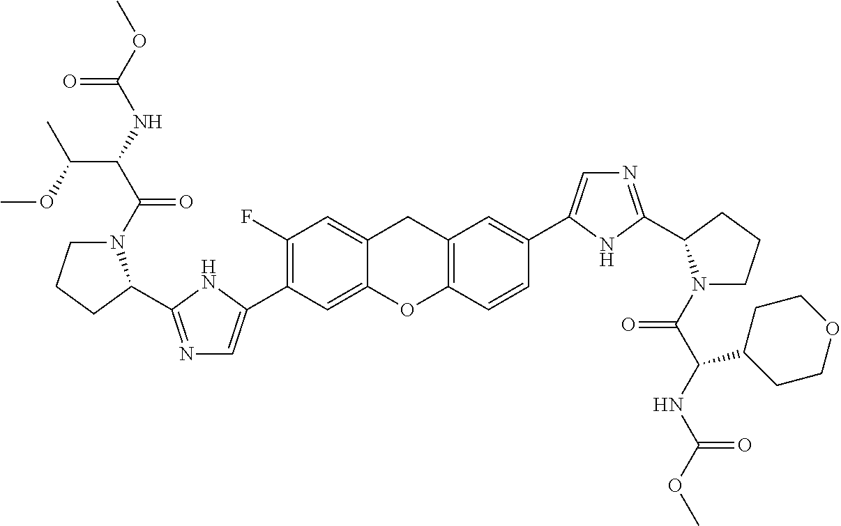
C1(C2=CN=C(C3N(C(=O)C(C(OC)C)NC(=O)OC)CCC3)N2)=C(F)C=C2CC3=C(C=CC(C4=CN=C(C5N(C(=O)C(NC(=O)OC)C6CCOCC6)CCC5)N4)=C3)OC2=C1
